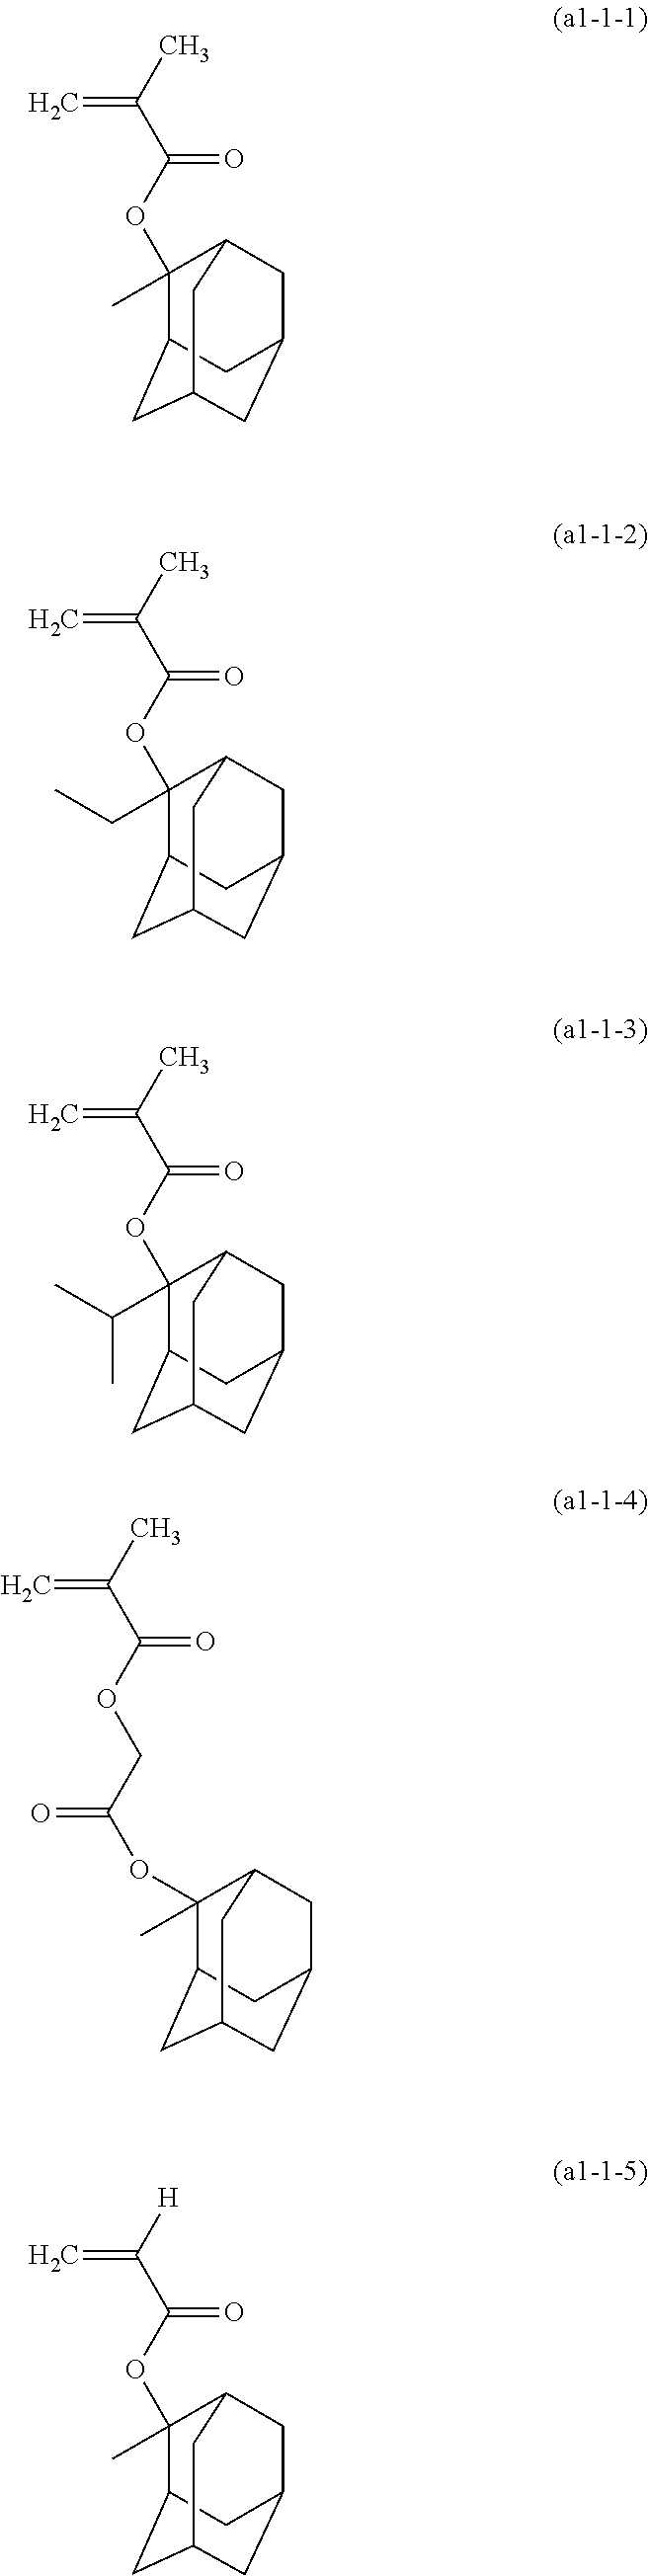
C1(C)(OC(=O)C(=C)C)C2CC3CC(CC1C3)C2.C1(CC)(OC(=O)C(=C)C)C2CC3CC(CC1C3)C2.C1(C(C)C)(OC(=O)C(=C)C)C2CC3CC(CC1C3)C2.O(C(=O)C(=C)C)CC(=O)OC1(C)C2CC3CC(CC1C3)C2.C1(C)(OC(=O)C(=C)[H])C2CC3CC(CC1C3)C2
